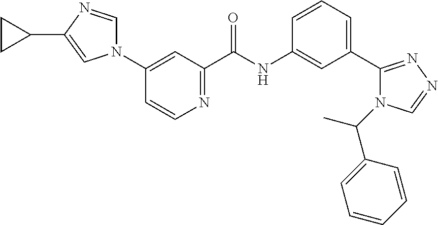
C1(N2C=NC(C3CC3)=C2)=CC(C(NC2=CC(C3=NN=CN3C(C3=CC=CC=C3)C)=CC=C2)=O)=NC=C1
